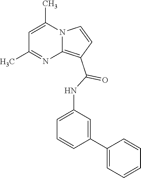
C1=C(C)N2C(=C(C(=O)NC3=CC=CC(C4=CC=CC=C4)=C3)C=C2)N=C1C
